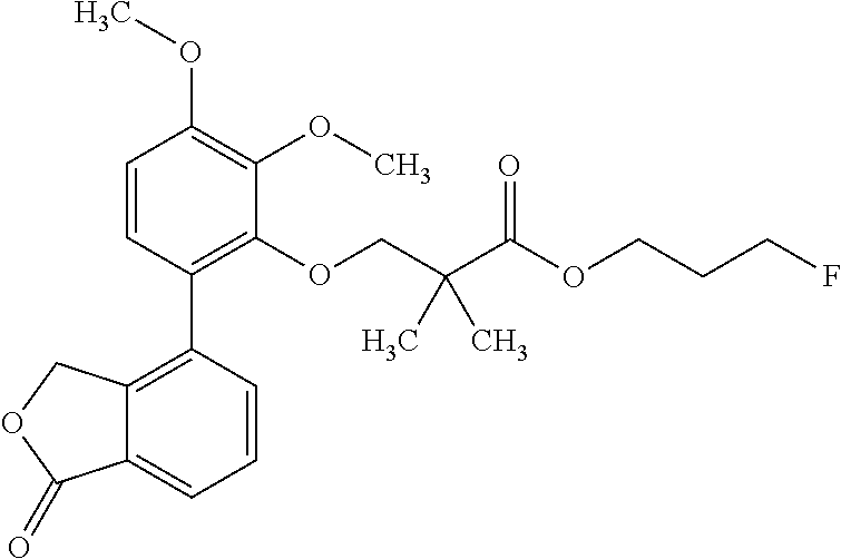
C1=CC(C2=C3C(=CC=C2)C(=O)OC3)=C(OCC(C(OCCCF)=O)(C)C)C(OC)=C1OC
